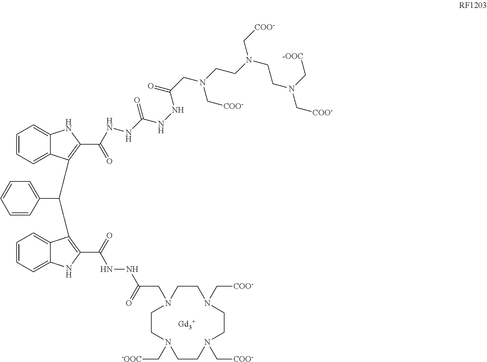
[Gd3+].C1CN(C[COO-])CCN(C[COO-])CCN(C[-OOC])CCN1CC(NNC(C1=C(C(C2=C(C(NNC(NNC(CN(CCN(CCN(C[COO-])C[-OOC])C[COO-])C[COO-])=O)=O)=O)NC3=CC=CC=C32)C2=CC=CC=C2)C2=CC=CC=C2N1)=O)=O
